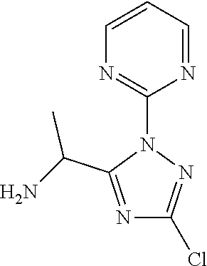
C1(Cl)=NN(C2=NC=CC=N2)C(C(N)C)=N1
